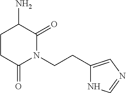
C1CC(=O)N(CCC2=CN=CN2)C(=O)C1N
